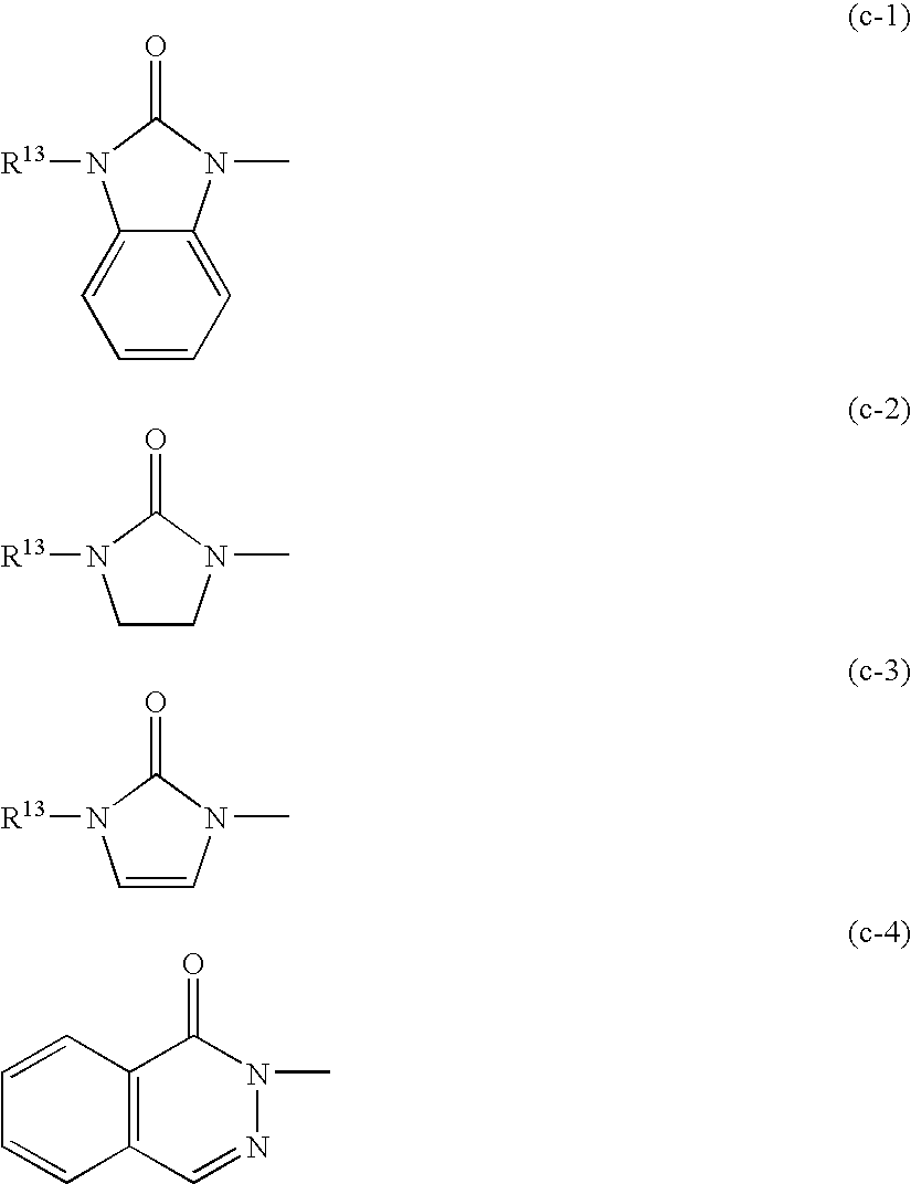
C12=CC=CC=C1N(C)C(=O)N2[R13].C1CN(C)C(=O)N1[R13].C1=CN(C)C(=O)N1[R13].C12=C(C=NN(C)C1=O)C=CC=C2
